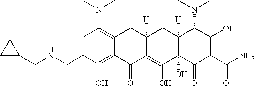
N(CC1=CC(N(C)C)=C2C(=C1O)C(=O)C1=C(O)C3(O)C([H])(CC1([H])C2)C(N(C)C)C(O)=C(C(N)=O)C3=O)CC1CC1
